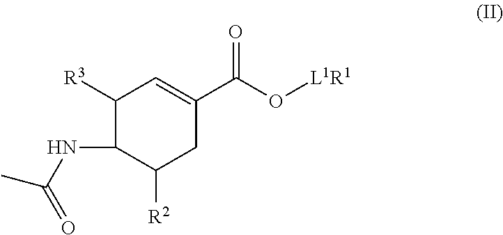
C1([R3])C(NC(C)=O)C([R2])CC(C(O[L1R1])=O)=C1
